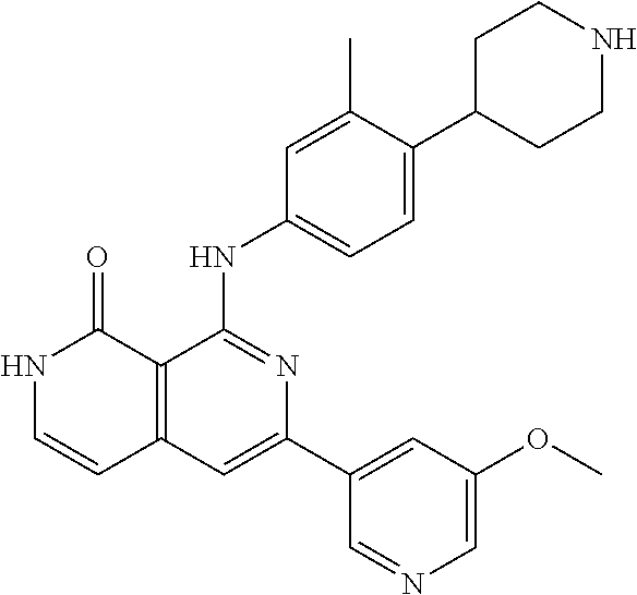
N1C=CC2=C(C1=O)C(NC1=CC=C(C3CCNCC3)C(C)=C1)=NC(C1=CC(OC)=CN=C1)=C2
